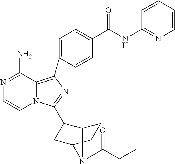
N1=C(N)C2=C(C3=CC=C(C(=O)NC4=NC=CC=C4)C=C3)N=C(C3C4CCC(C3)N4C(=O)CC)N2C=C1
